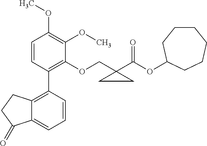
C1=CC(C2=C3C(=CC=C2)C(=O)CC3)=C(OCC2(C(OC3CCCCCC3)=O)CC2)C(OC)=C1OC
